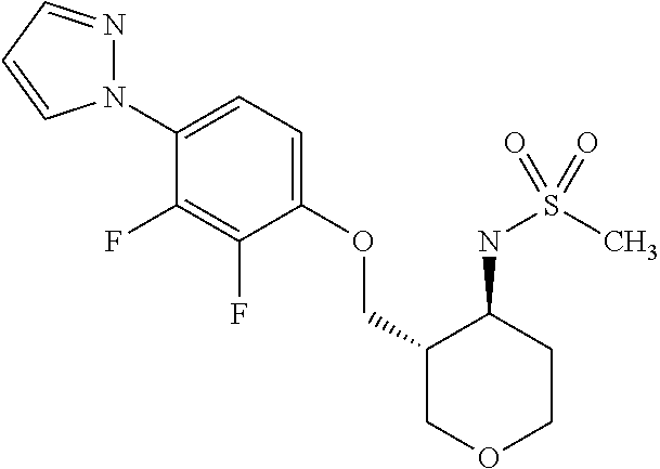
N1(C2=CC=C(OCC3COCCC3NS(C)(=O)=O)C(F)=C2F)N=CC=C1
